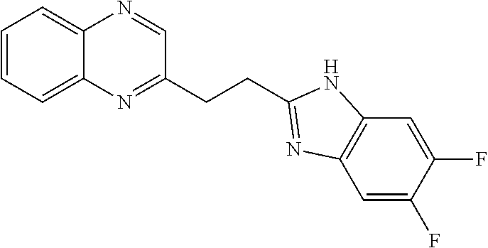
C1=CC=C2C(=C1)N=CC(CCC1=NC3=C(N1)C=C(F)C(F)=C3)=N2
